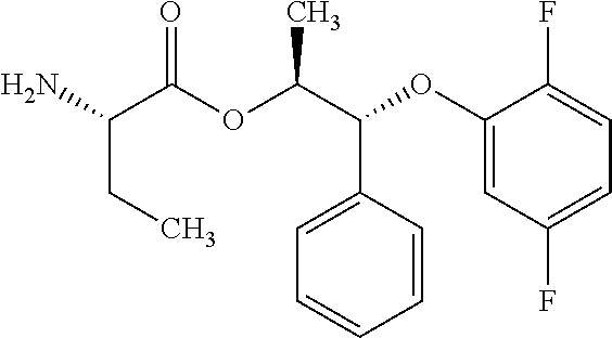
C(C(C(=O)OC(C(C1=CC=CC=C1)OC1=CC(F)=CC=C1F)C)N)C
